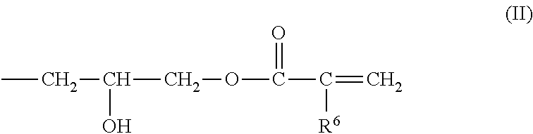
CCC(O)COC(C([R6])=C)=O
